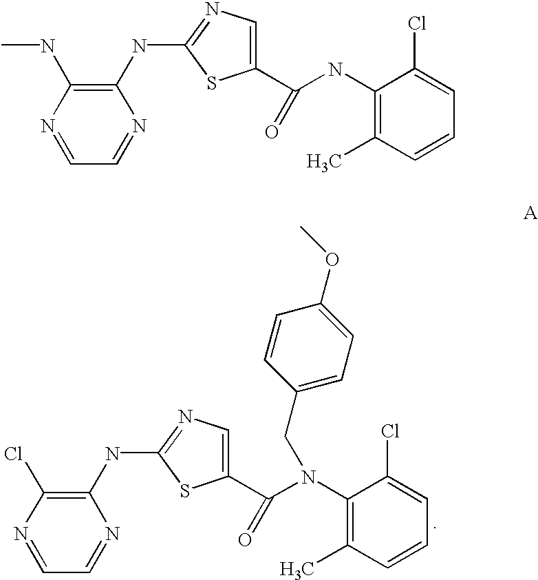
C1(NC2=NC=C(C(N(C3=C(C)C=CC=C3Cl)CC3=CC=C(OC)C=C3)=O)S2)=C(Cl)N=CC=N1.C1(NC2=NC=C(C(NC3=C(C)C=CC=C3Cl)=O)S2)=C(NC)N=CC=N1
